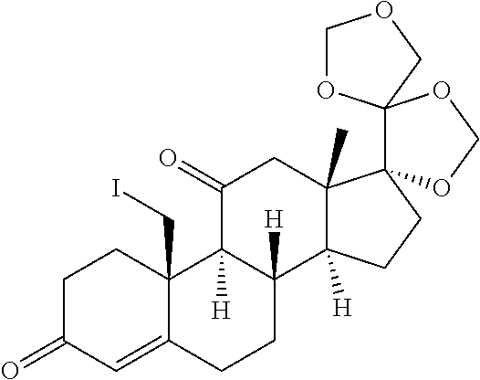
C1(=O)C=C2C(CI)(CC1)C1([H])C([H])(CC2)C2([H])C(C)(CC1=O)C1(CC2)OCOC12OCOC2
